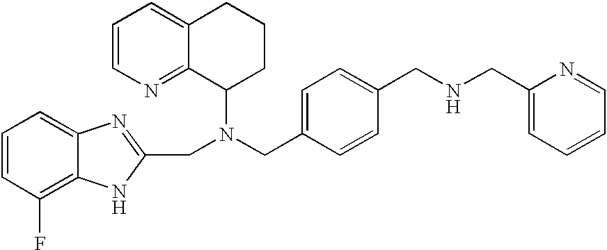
C1=CC(CNCC2=CC=CC=N2)=CC=C1CN(C1CCCC2=CC=CN=C12)CC1=NC2=CC=CC(F)=C2N1
